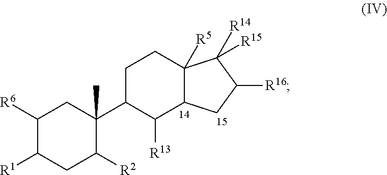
C1([R6])C([R1])CC([R2])C(C2C([R13])C3C([R5])(CC2)C([R14])([R15])C([R16])C3)(C)C1
